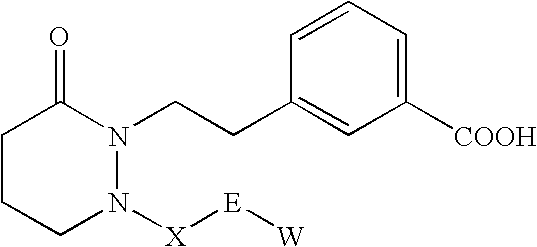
C1CCN([X][E][W])N(CCC2=CC([COOH])=CC=C2)C1=O
